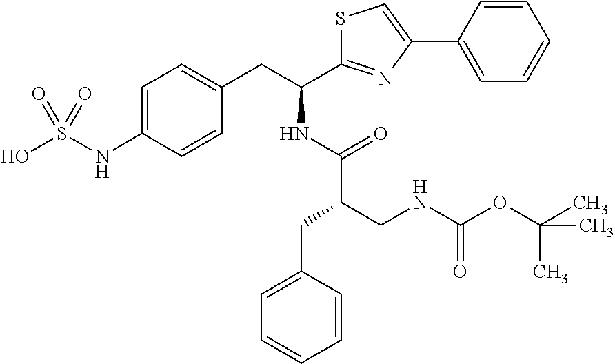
C1=C(NS(O)(=O)=O)C=CC(CC(C2=NC(C3=CC=CC=C3)=CS2)NC(C(CC2=CC=CC=C2)CNC(OC(C)(C)C)=O)=O)=C1
